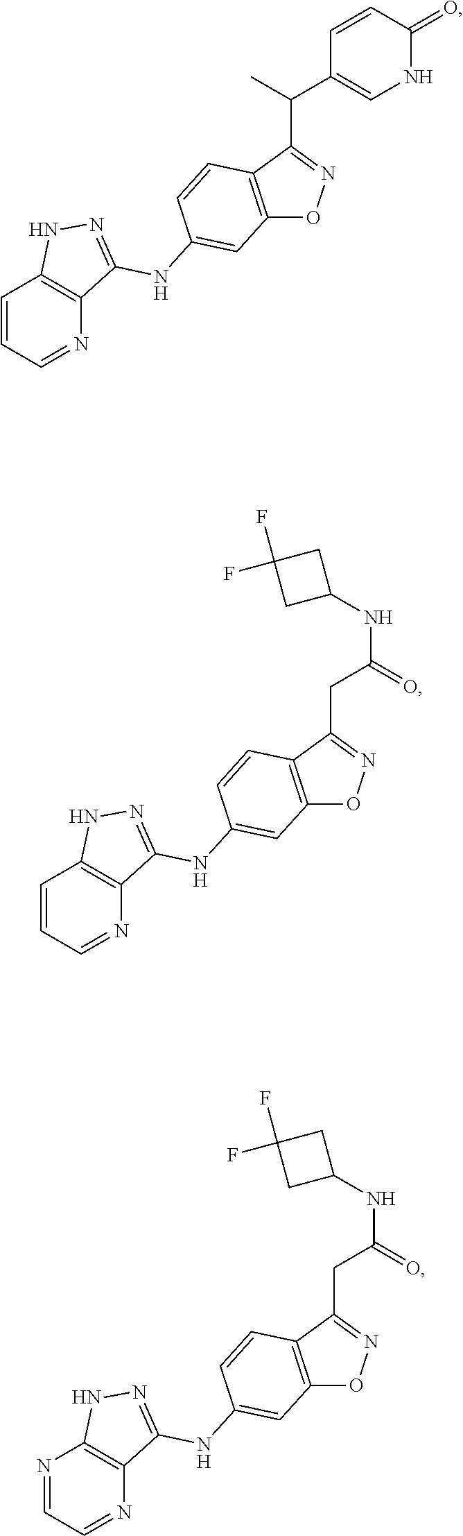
C1=CC=NC2=C1NN=C2NC1=CC2=C(C(C(C3=CNC(=O)C=C3)C)=NO2)C=C1.C1=CC=NC2=C1NN=C2NC1=CC2=C(C(CC(=O)NC3CC(F)(F)C3)=NO2)C=C1.N1=CC=NC2=C1NN=C2NC1=CC2=C(C(CC(=O)NC3CC(F)(F)C3)=NO2)C=C1
